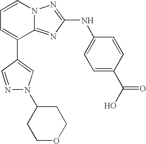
C1=CN2C(=NC(NC3=CC=C(C(O)=O)C=C3)=N2)C(C2=CN(C3CCOCC3)N=C2)=C1
